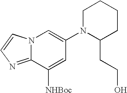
N12C(=NC=C1)C([NHBoc])=CC(N1C(CCO)CCCC1)=C2
